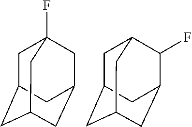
C1C2CC3CC(CC1(F)C3)C2.C1C2CC3CC(C(F)C1C3)C2
